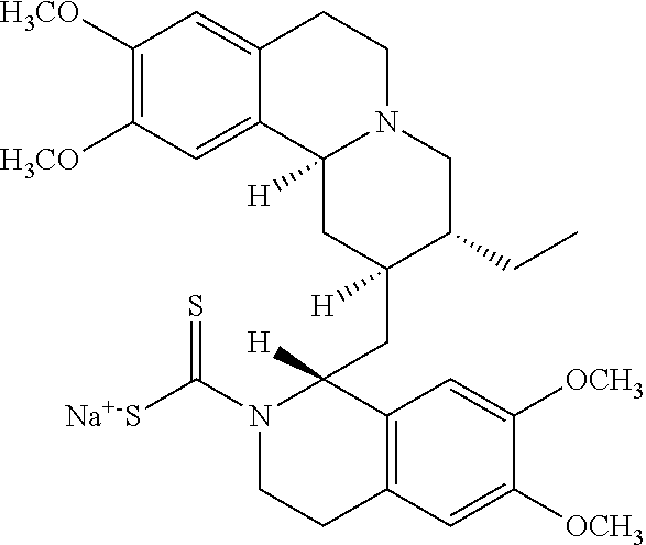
C1([H3CO])=C([H3CO])C=C2C(=C1)CCN1C2([H])CC([H])(CC2([H])N(C([Na+-S])=S)CCC3=C2C=C([OCH3])C([OCH3])=C3)C(CC)C1
